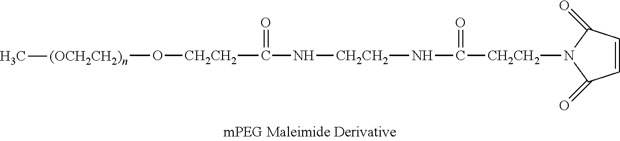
C1(=O)C=CC(=O)N1[CH2CH2]C(N[CH2CH2]NC([CH2CH2]O[(OCH2CH2)n]C)=O)=O
